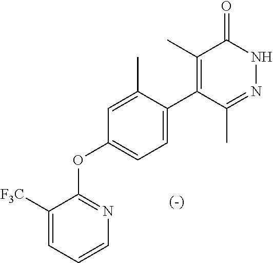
C1=C(C)C(C2=C(C)C(=O)NN=C2C)=CC=C1OC1=NC=CC=C1[F3C]
